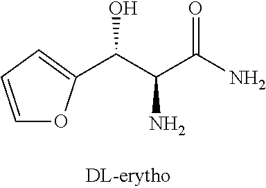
C(C(C(N)=O)N)(O)C1=CC=CO1
